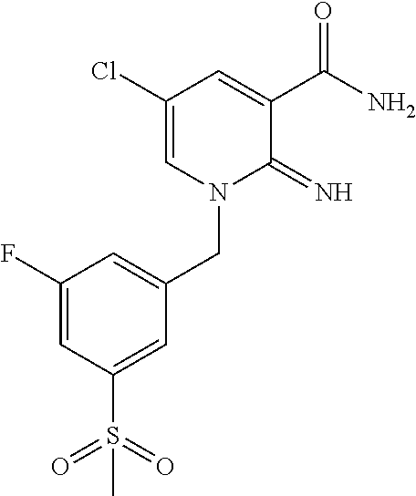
C1(Cl)=CN(CC2=CC(F)=CC(S(=O)(=O)C)=C2)C(=N)C(C(N)=O)=C1
